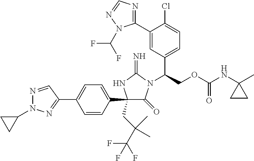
C1(C2=CC=C(C3=NN(C4CC4)N=C3)C=C2)(CC(C)(C(F)(F)F)C)C(=O)N(C(COC(NC2(C)CC2)=O)C2=CC=C(Cl)C(C3=NC=NN3C(F)F)=C2)C(=N)N1
